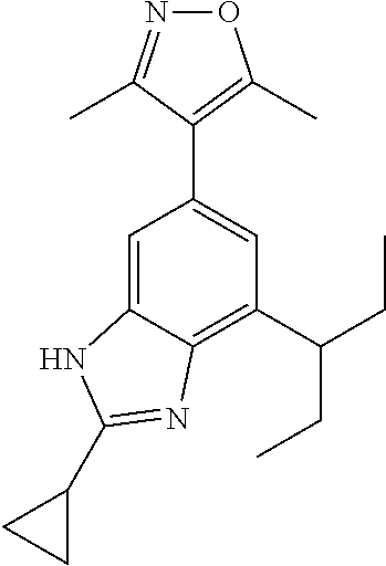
C1=C2C(=C(C(CC)CC)C=C1C1=C(C)ON=C1C)N=C(C1CC1)N2
